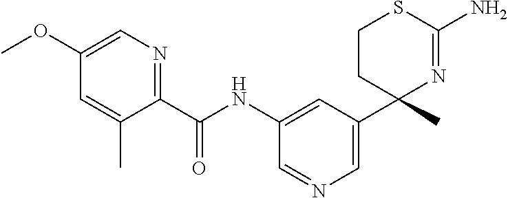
C(NC1=CC(C2(C)N=C(N)SCC2)=CN=C1)(=O)C1=NC=C(OC)C=C1C
